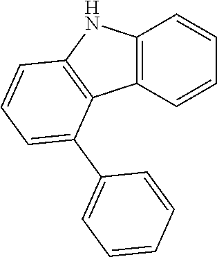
C12=C(C=CC=C1)C1=C(N2)C=CC=C1C1=CC=CC=C1
